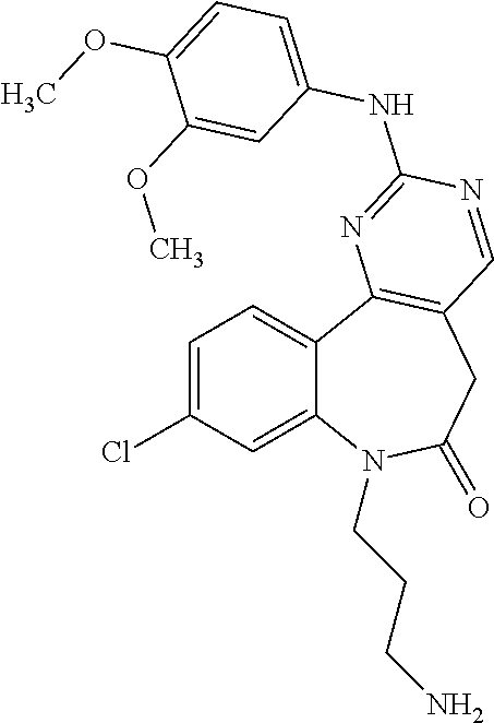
C1=C(Cl)C=C2C(=C1)C1=C(CC(=O)N2CCCN)C=NC(NC2=CC=C(OC)C(OC)=C2)=N1
